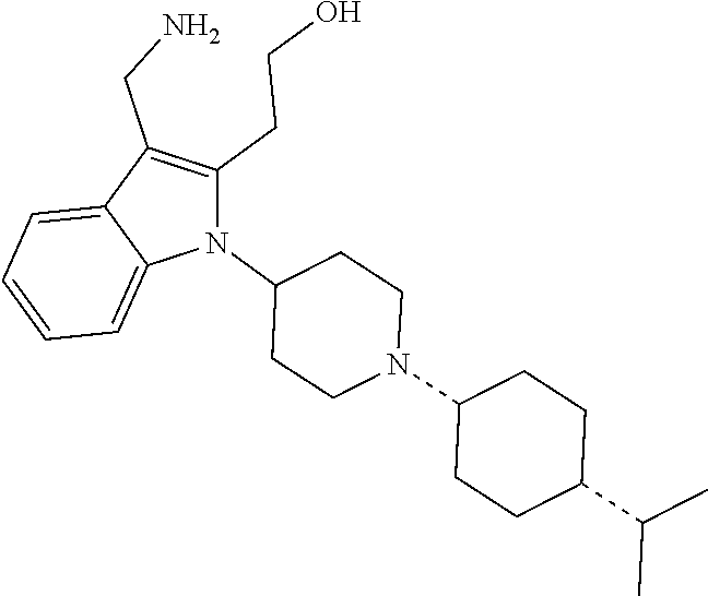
N1(C2CCN(C3CCC(C(C)C)CC3)CC2)C(CCO)=C(CN)C2=CC=CC=C12
